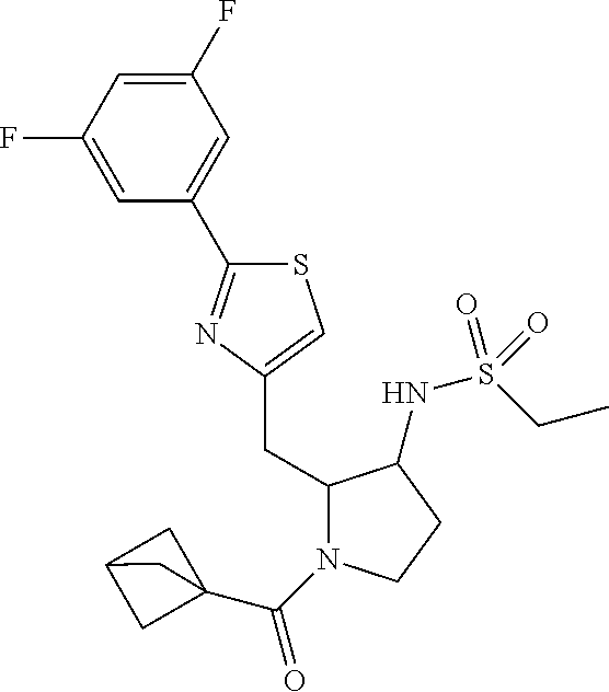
S1C(C2=CC(F)=CC(F)=C2)=NC(CC2N(C(C34CC(C3)C4)=O)CCC2NS(=O)(CC)=O)=C1
